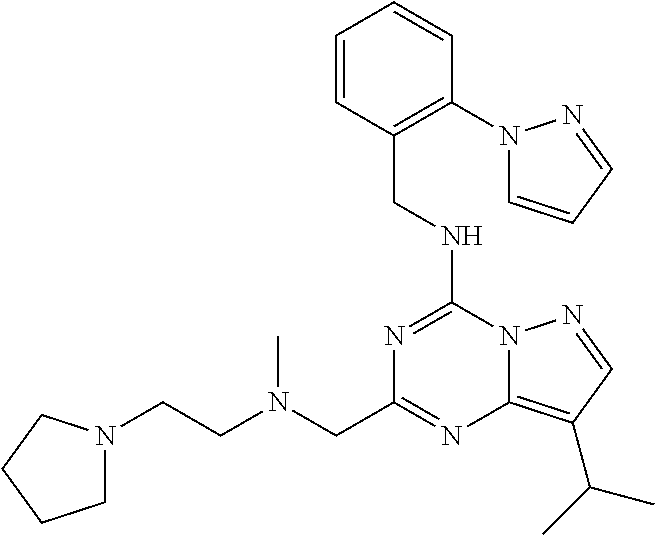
C1=CC=CC(N2C=CC=N2)=C1CNC1=NC(CN(CCN2CCCC2)C)=NC2=C(C(C)C)C=NN21
